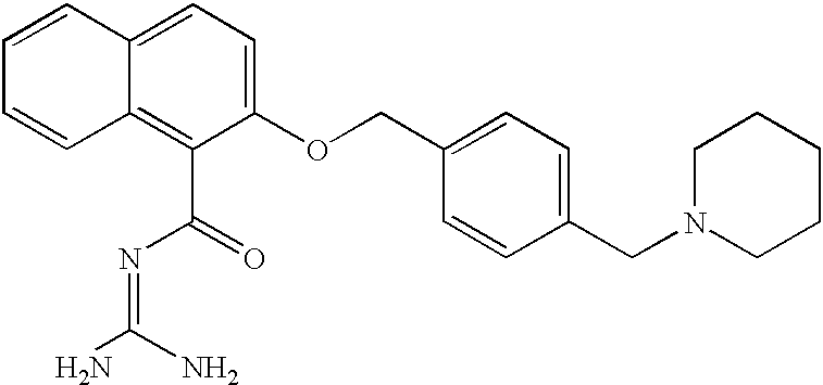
C12=C(C(N=C(N)N)=O)C(OCC3=CC=C(CN4CCCCC4)C=C3)=CC=C1C=CC=C2
